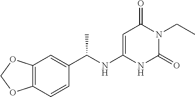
C12=C(C=CC(C(NC3=CC(=O)N(CC)C(=O)N3)C)=C1)OCO2
